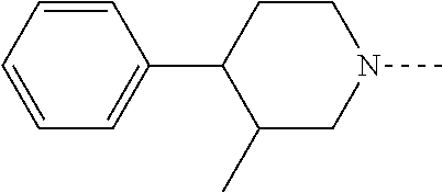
C1=CC=CC=C1C1C(C)CN(C)CC1
